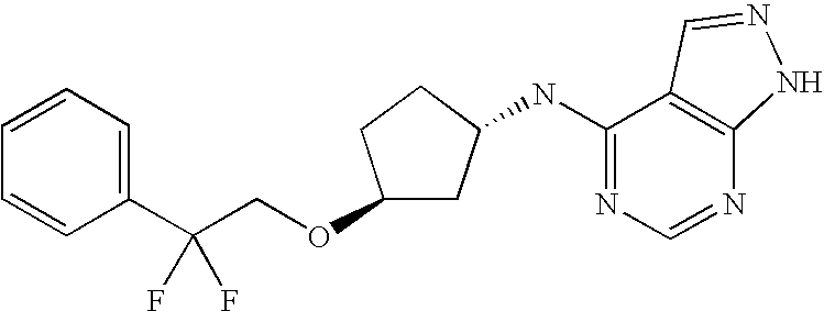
C1=CC=C(C(COC2CC(NC3=NC=NC4=C3C=NN4)CC2)(F)F)C=C1
